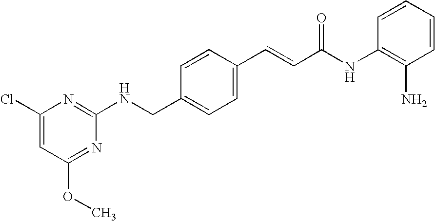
C1(NCC2=CC=C(C=CC(NC3=C(N)C=CC=C3)=O)C=C2)=NC(Cl)=CC(OC)=N1
